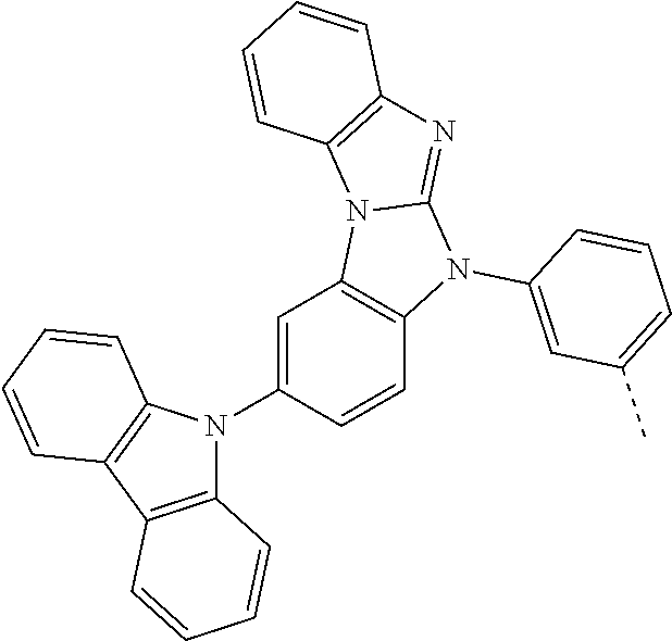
C1=C(N2C3=C(C4=C2C=CC=C4)C=CC=C3)C=CC2=C1N1C(=NC3=C1C=CC=C3)N2C1=CC(C)=CC=C1
